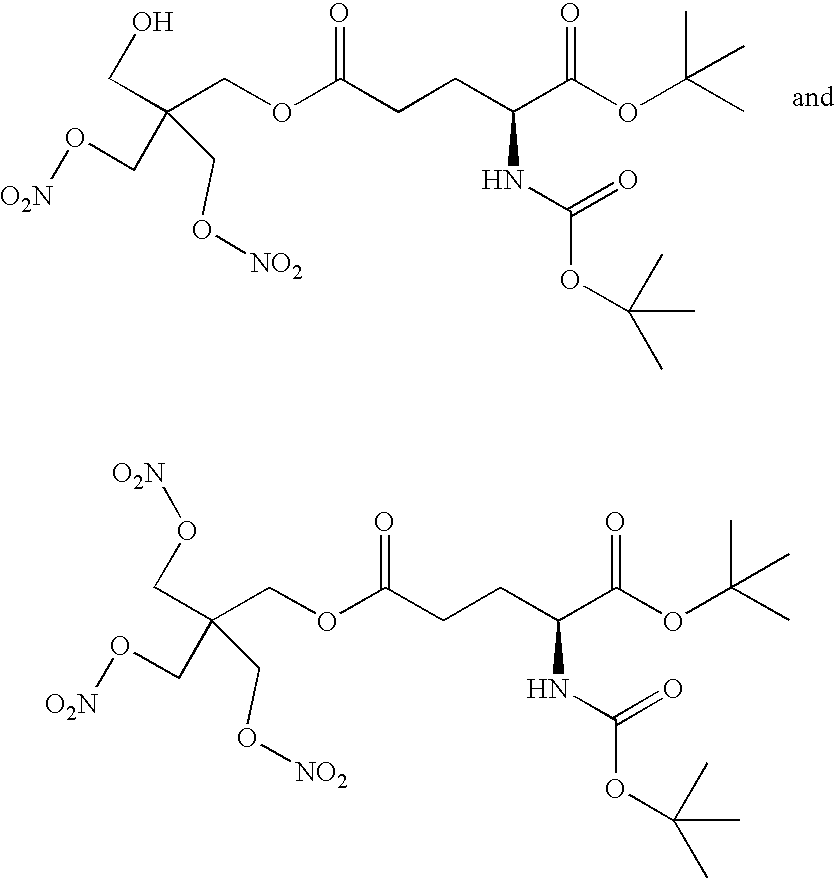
C(COC(CCC(C(OC(C)(C)C)=O)NC(OC(C)(C)C)=O)=O)(CO)(CO[NO2])CO[O2N].C(OC(CCC(C(OC(C)(C)C)=O)NC(OC(C)(C)C)=O)=O)C(CO[O2N])(CO[O2N])CO[NO2]
